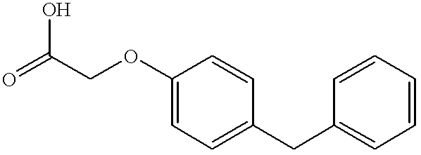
C(COC1=CC=C(CC2=CC=CC=C2)C=C1)(=O)O
